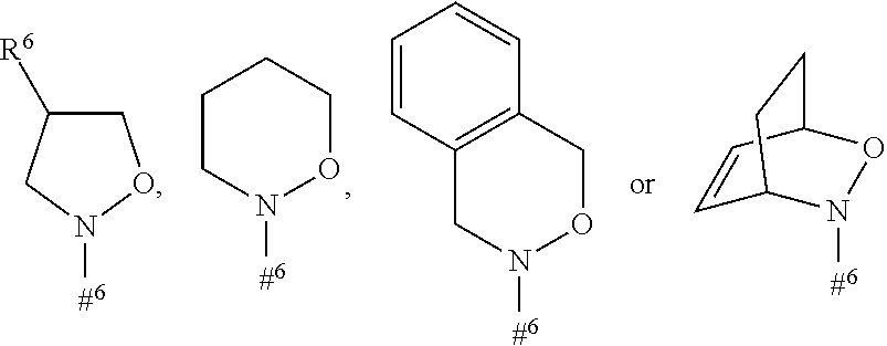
C1C([R6])CN([#6])O1.C1CN([#6])OCC1.C12=C(CON([#6])C1)C=CC=C2.C1=CC2ON([#6])C1CC2
